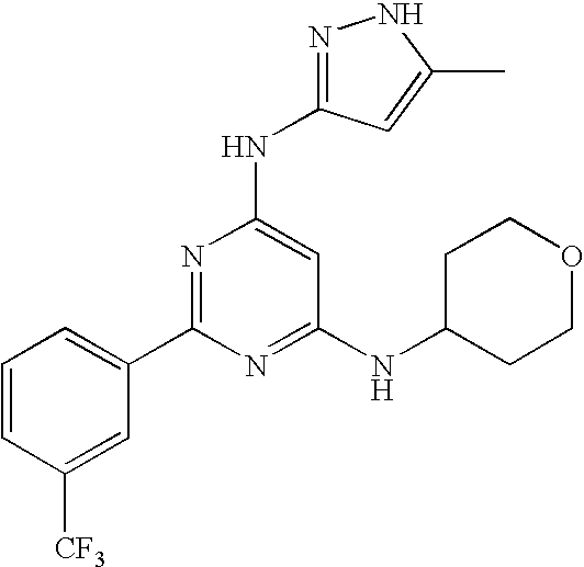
C1=CC([CF3])=CC(C2=NC(NC3=NNC(C)=C3)=CC(NC3CCOCC3)=N2)=C1
